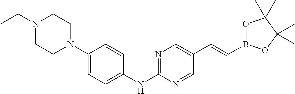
C1(NC2=CC=C(N3CCN(CC)CC3)C=C2)=NC=C(C=CB2OC(C)(C)C(C)(C)O2)C=N1
